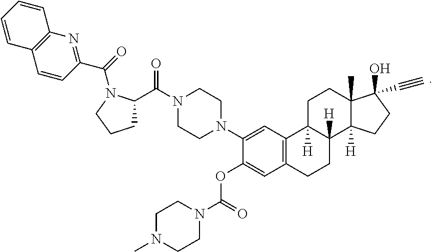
C1C2([H])C([H])(C3([H])C(C)(C1)C(O)(C#C)CC3)CCC1=C2C=C(N2CCN(C(C3CCCN3C(C3=NC4=C(C=C3)C=CC=C4)=O)=O)CC2)C(OC(N2CCN(C)CC2)=O)=C1
